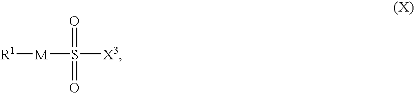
[R1][M]S([X3])(=O)=O
